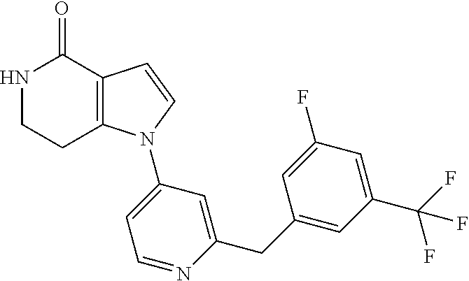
C12=C(C=CN1C1=CC=NC(CC3=CC(C(F)(F)F)=CC(F)=C3)=C1)C(=O)NCC2
